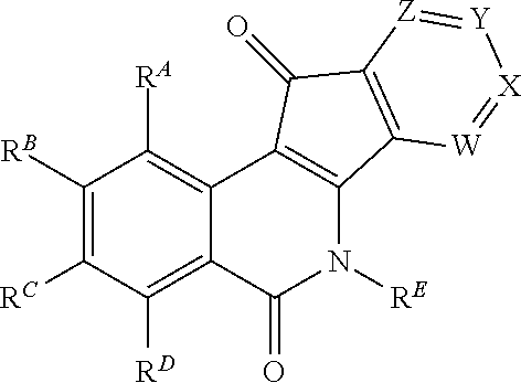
C1([RB])=C([RC])C([RD])=C2C(=C1[RA])C1=C(N([RE])C2=O)C2=C(C1=O)[Z]=[Y][X]=[W]2
